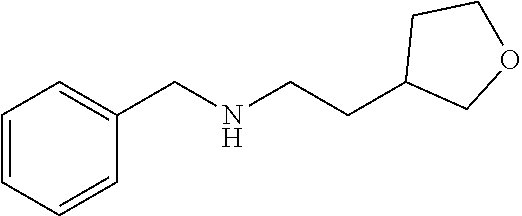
C1=CC=C(CNCCC2COCC2)C=C1
